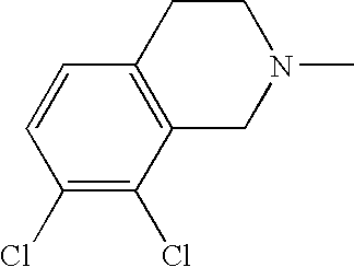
C1(Cl)=C(Cl)C2=C(C=C1)CCN(C)C2
